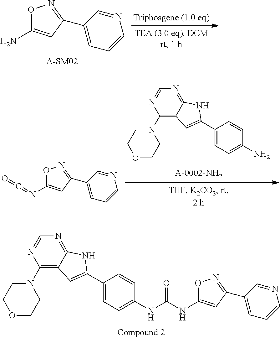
N1=CC(C2=NOC(N)=C2)=CC=C1.[A-SM02].N1=CC(C2=NOC(NC(NC3=CC=C(C4=CC5=C(N6CCOCC6)N=CN=C5N4)C=C3)=O)=C2)=CC=C1.N1=CC(C2=NOC(N=C=O)=C2)=CC=C1.NC1=CC=C(C2=CC3=C(N4CCOCC4)N=CN=C3N2)C=C1
